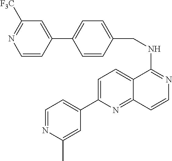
C1=C(C2=CC=NC(C)=C2)N=C2C(=C1)C(NCC1=CC=C(C3=CC([F3C])=NC=C3)C=C1)=NC=C2
